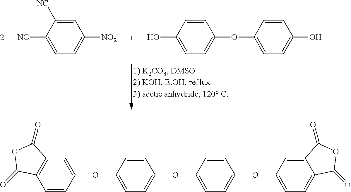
C1([NC])=CC=C([NO2])C=C1[NC].C1(O)=CC=C(OC2=CC=C(O)C=C2)C=C1.C1(OC2=CC3=C(C=C2)C(=O)OC3=O)=CC=C(OC2=CC=C(OC3=CC=C4C(=C3)C(=O)OC4=O)C=C2)C=C1
